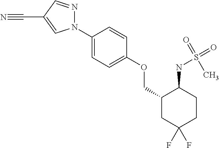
N1(C2=CC=C(OCC3CC(F)(F)CCC3NS(=O)(C)=O)C=C2)N=CC(C#N)=C1
